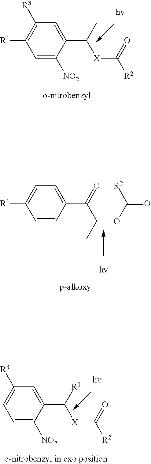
C1=C([NO2])C(C(C)[X]C([R2])=O)=CC([R3])=C1[R1].C1=CC(C(=O)C(C)OC(=O)[R2])=CC=C1[R1].C1=C([NO2])C(C([R1])[X]C(=O)[R2])=CC([R3])=C1
